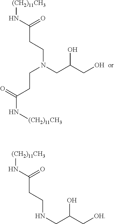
[(CH2)11CH3]NC(CCN(CC(CO)O)CCC(N[(CH2)11CH3])=O)=O.[(CH2)11CH3]NC(CCNCC(C[OH])O)=O
